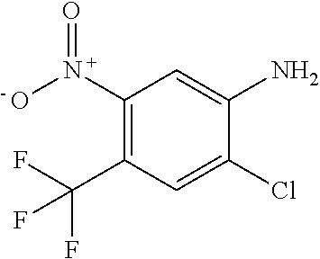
C1(N(O)=O)=C(C(F)(F)F)C=C(Cl)C(N)=C1
